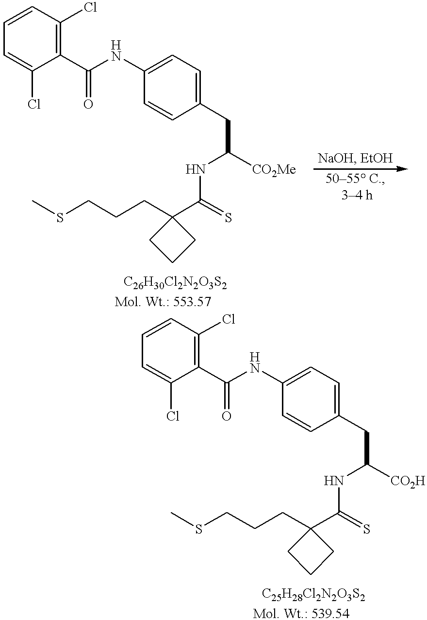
CSCCCC1(C(=S)NC(CC2=CC=C(NC(C3=C(Cl)C=CC=C3Cl)=O)C=C2)[CO2Me])CCC1.CSCCCC1(C(=S)NC(CC2=CC=C(NC(C3=C(Cl)C=CC=C3Cl)=O)C=C2)[CO2H])CCC1
